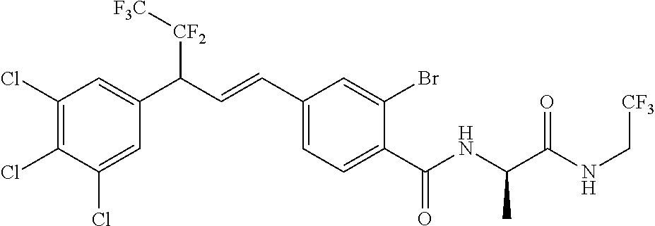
C1(Cl)=C(Cl)C(Cl)=CC(C(C=CC2=CC=C(C(NC(C(NC[CF3])=O)C)=O)C(Br)=C2)[CF2][F3C])=C1
